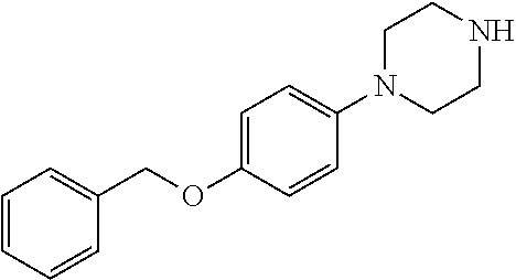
C1=CC=CC(COC2=CC=C(N3CCNCC3)C=C2)=C1
